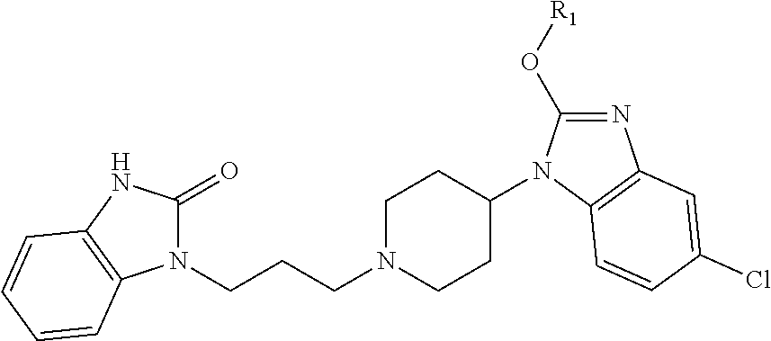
C1(N2C(O[R1])=NC3=C2C=CC(Cl)=C3)CCN(CCCN2C(=O)NC3=C2C=CC=C3)CC1
